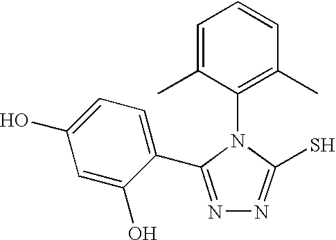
C1(N2C(S)=NN=C2C2=CC=C(O)C=C2O)=C(C)C=CC=C1C
